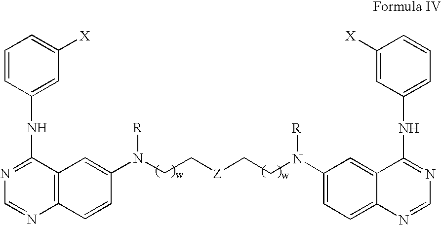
C1=CC(NC2=NC=NC3=C2C=C(N(CC[Z]CCN(C2=CC=C4C(=C2)C(NC2=CC=CC([X])=C2)=NC=N4)[R])[R])C=C3)=CC([X])=C1
